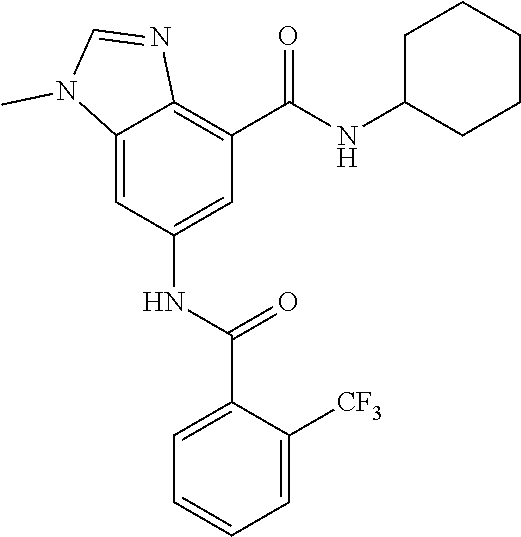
C12=CC(NC(C3=CC=CC=C3[CF3])=O)=CC(C(=O)NC3CCCCC3)=C1N=CN2C
